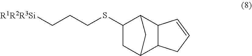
[R1R2R3Si]CCCSC1CC2C3C(C1C2)C=CC3
